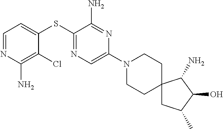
C1=C(SC2=NC=C(N3CCC4(CC3)CC(C)C(O)C4N)N=C2N)C(Cl)=C(N)N=C1
